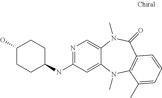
N1=C(NC2CCC(O)CC2)C=C2C(=C1)N(C)C(=O)C1=C(N2C)C(C)=CC=C1
